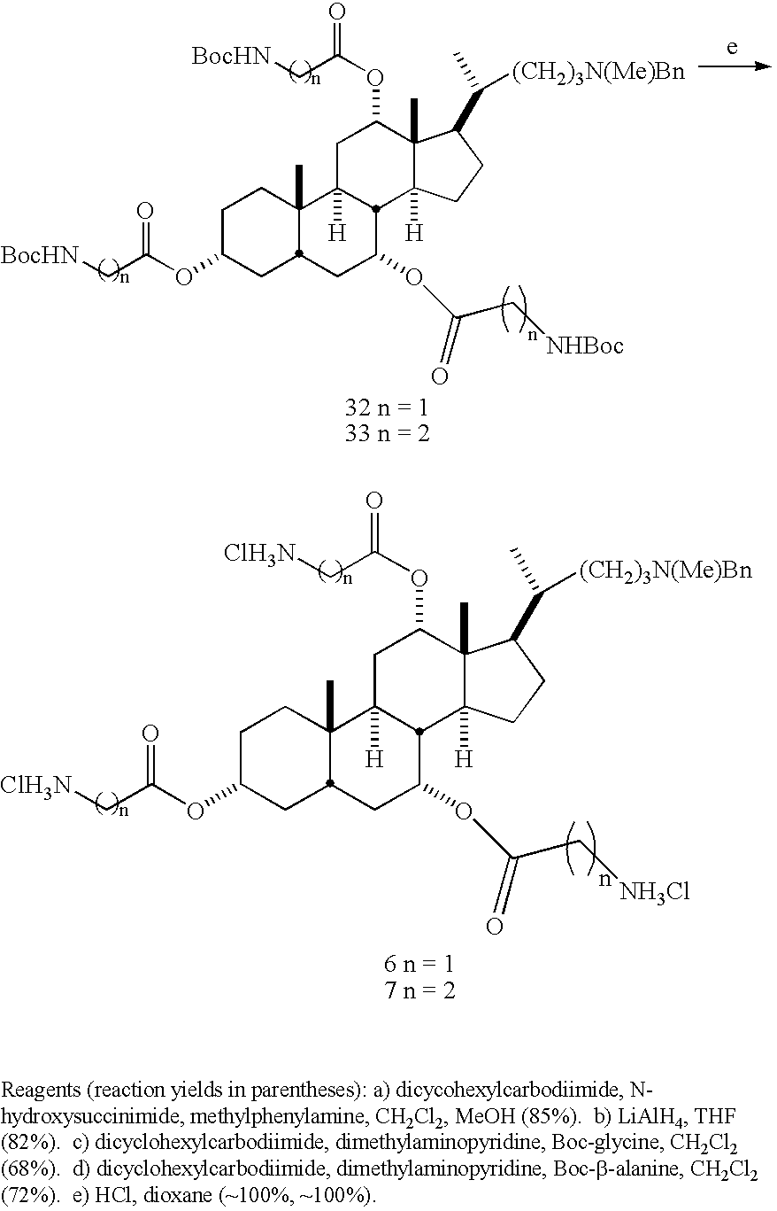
C1C(OC(C[BocHN])=O)CC2C(C)(C1)C1([H])CC(OC(C[BocHN])=O)C3(C)C([H])(CCC3C(C)[(CH2)3N(Me)Bn])C1C(OC(C[NHBoc])=O)C2.C1C(OC(C[ClH3N])=O)CC2C(C)(C1)C1([H])CC(OC(C[ClH3N])=O)C3(C)C([H])(CCC3C(C)[(CH2)3N(Me)Bn])C1C(OC(C[NH3Cl])=O)C2
